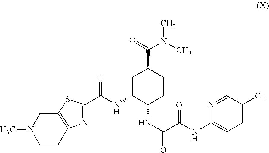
C1C(NC(C2=NC3=C(S2)CN(C)CC3)=O)C(NC(C(NC2=CC=C(Cl)C=N2)=O)=O)CCC1C(=O)N(C)C
